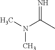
N=C(C)N(C)C
